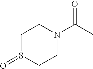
C1S(=O)CCN(C(C)=O)C1
